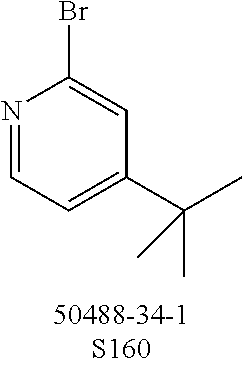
N1=CC=C(C(C)(C)C)C=C1Br
